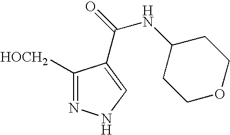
C1([HOCH2])=NNC=C1C(=O)NC1CCOCC1
